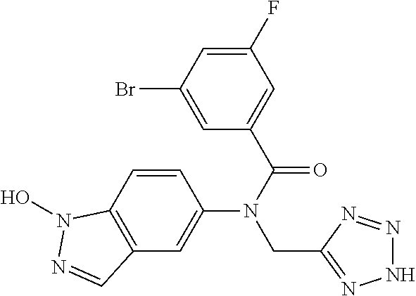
N1N=NC(CN(C2=CC3=C(C=C2)N(O)N=C3)C(=O)C2=CC(F)=CC(Br)=C2)=N1
